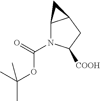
C12N(C(=O)OC(C)(C)C)C([COOH])CC1C2
